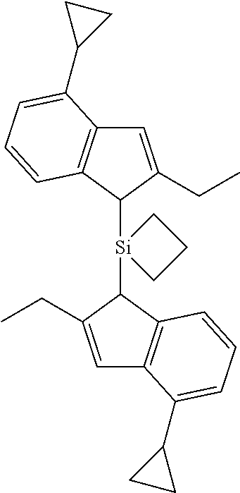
C1([Si]2(C3C(CC)=CC4=C3C=CC=C4C3CC3)CCC2)C(CC)=CC2=C1C=CC=C2C1CC1
